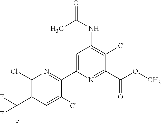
C1(Cl)=C(C(F)(F)F)C=C(Cl)C(C2=CC(NC(C)=O)=C(Cl)C(C(OC)=O)=N2)=N1
